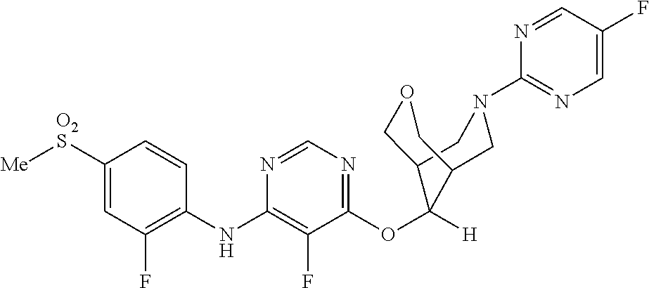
C1=CC(NC2=C(F)C(OC3([H])C4COCC3CN(C3=NC=C(F)C=N3)C4)=NC=N2)=C(F)C=C1[O2S][Me]
